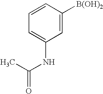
C1=CC([B(OH)2])=CC(NC(C)=O)=C1
